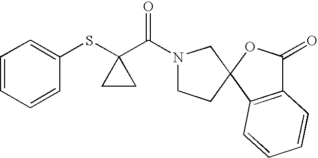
C1=CC=CC(SC2(C(=O)N3CCC4(C3)C3=C(C(=O)O4)C=CC=C3)CC2)=C1
